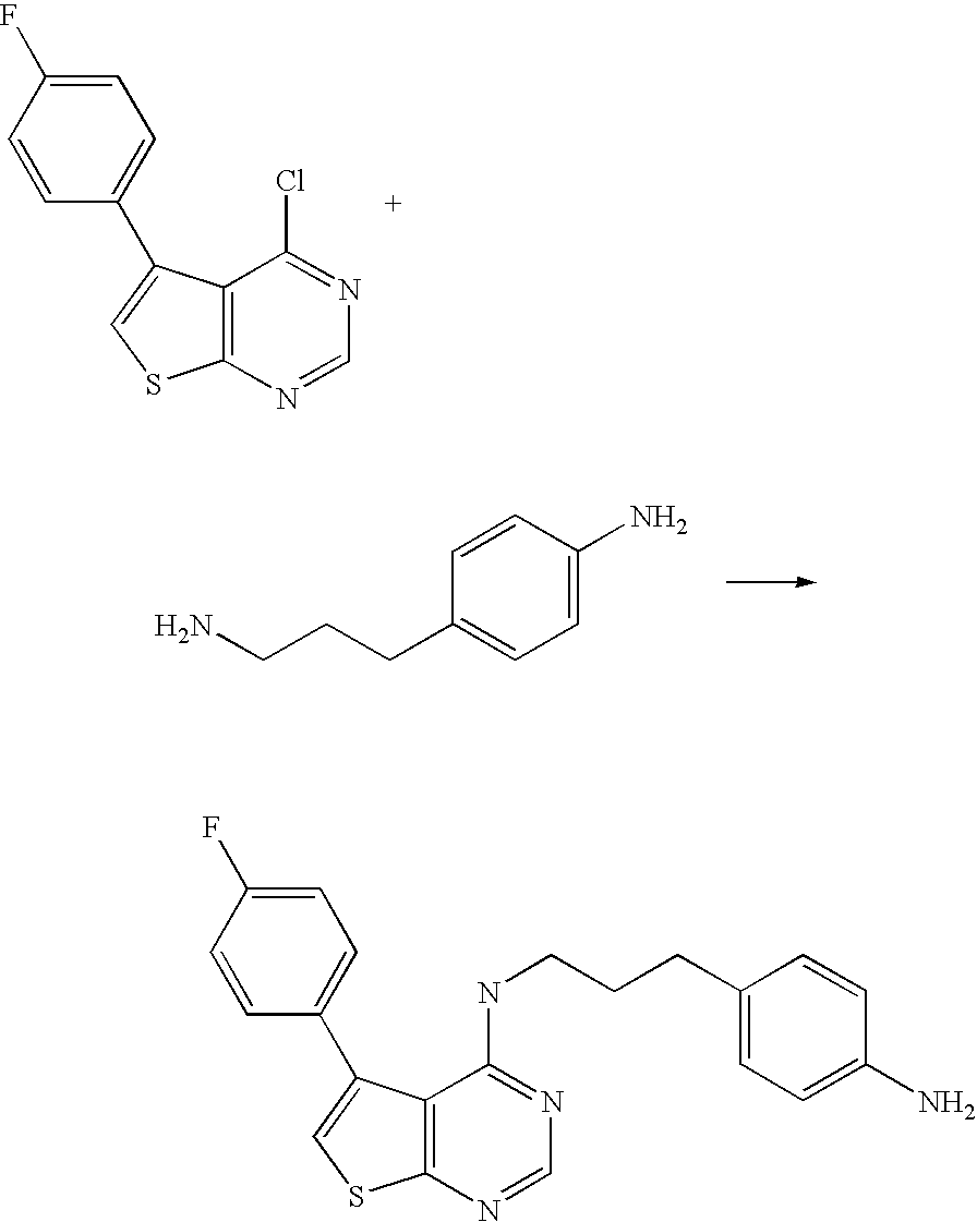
C12=C(N=CN=C1Cl)SC=C2C1=CC=C(F)C=C1.C1=C(N)C=CC(CCCN)=C1.C12=C(N=CN=C1NCCCC1=CC=C(N)C=C1)SC=C2C1=CC=C(F)C=C1
